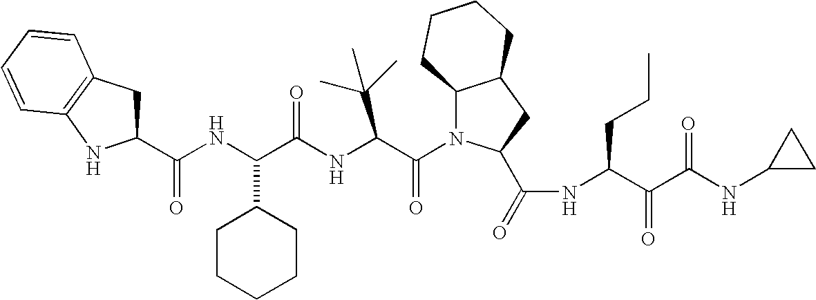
C1(C(NC(C(NC(C(N2C3C(CC2C(=O)NC(C(C(NC2CC2)=O)=O)CCC)CCCC3)=O)C(C)(C)C)=O)C2CCCCC2)=O)CC2=C(N1)C=CC=C2
